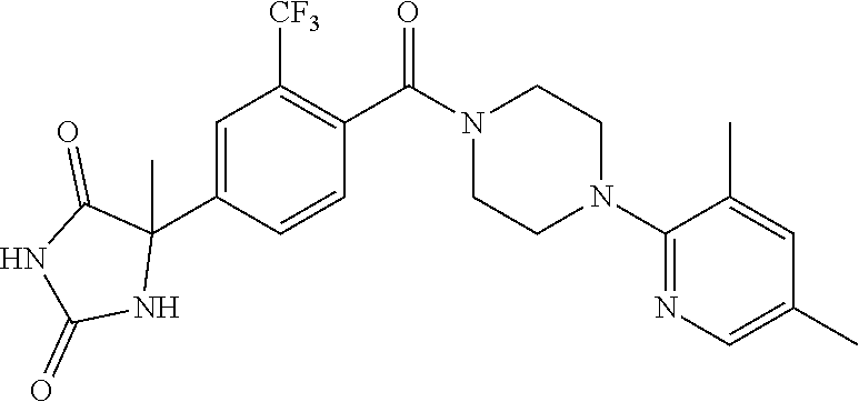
C1=C(C2(C)C(=O)NC(=O)N2)C=CC(C(N2CCN(C3=NC=C(C)C=C3C)CC2)=O)=C1[CF3]
